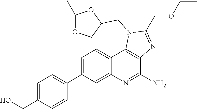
C(N1C2=C(N=C1COCC)C(N)=NC1=CC(C3=CC=C(CO)C=C3)=CC=C12)C1COC(C)(C)O1
